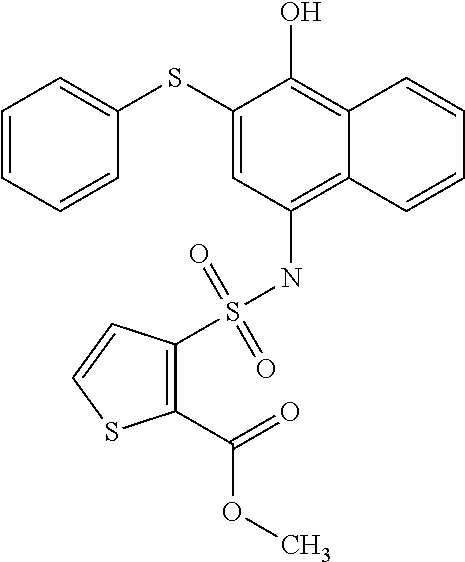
C1(SC2=CC=CC=C2)=CC(NS(=O)(=O)C2=C(C(=O)OC)SC=C2)=C2C(=C1O)C=CC=C2
